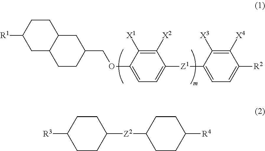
C1C2C(CCC1[R1])CC(COC1=CC=C([Z1]C3=CC=C([R2])C([X4])=C3[X3])C([X2])=C1[X1])CC2.C1CC([Z2]C2CCC([R4])CC2)CCC1[R3]
